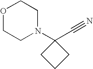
O1CCN(C2(C#N)CCC2)CC1
